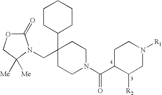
C1(=O)OCC([Me])([Me])N1CC1(C2CCCCC2)CCN(C(C2C([R2])CN([R1])CC2)=O)CC1
